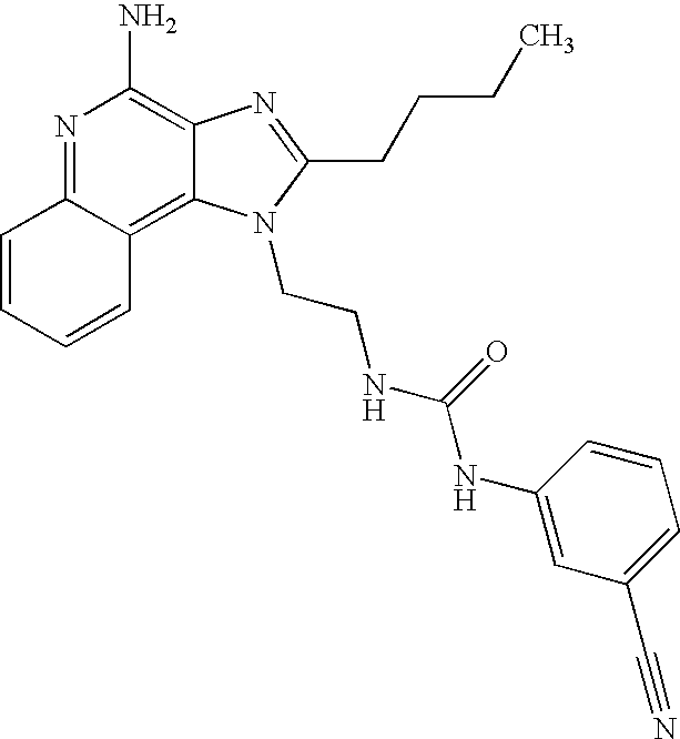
N1=C2C(=C3C(=C1N)N=C(CCCC)N3CCNC(NC1=CC(C#N)=CC=C1)=O)C=CC=C2
